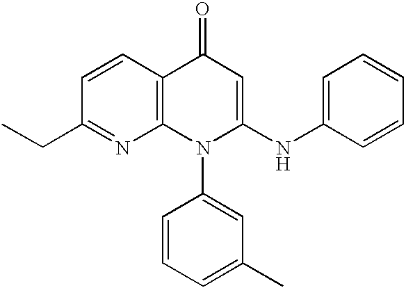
C1=CC2=C(N=C1CC)N(C1=CC(C)=CC=C1)C(NC1=CC=CC=C1)=CC2=O
